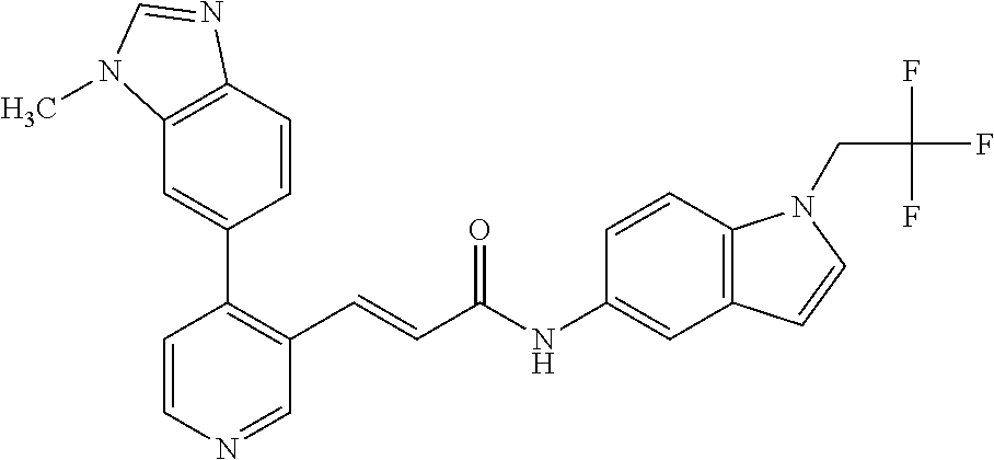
C1=CN=CC(C=CC(NC2=CC3=C(C=C2)N(CC(F)(F)F)C=C3)=O)=C1C1=CC2=C(C=C1)N=CN2C
